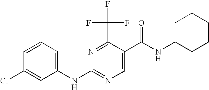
C1=CC=C(NC2=NC=C(C(NC3CCCCC3)=O)C(C(F)(F)F)=N2)C=C1Cl
